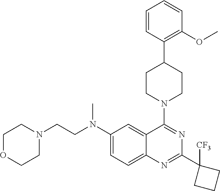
C1=CC(C2CCN(C3=NC(C4([CF3])CCC4)=NC4=CC=C(N(CCN5CCOCC5)C)C=C34)CC2)=C(OC)C=C1
